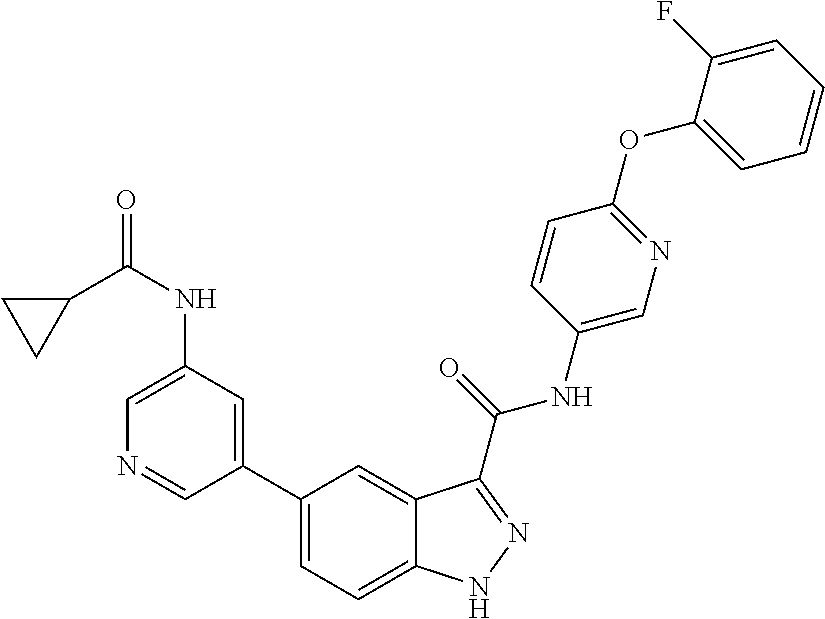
C1(NC(=O)C2CC2)=CN=CC(C2=CC=C3C(=C2)C(C(NC2=CN=C(OC4=CC=CC=C4F)C=C2)=O)=NN3)=C1
